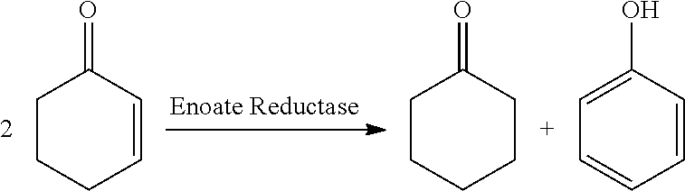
C1CCC=CC1=O.C1CCCCC1=O.C1=C(O)C=CC=C1
